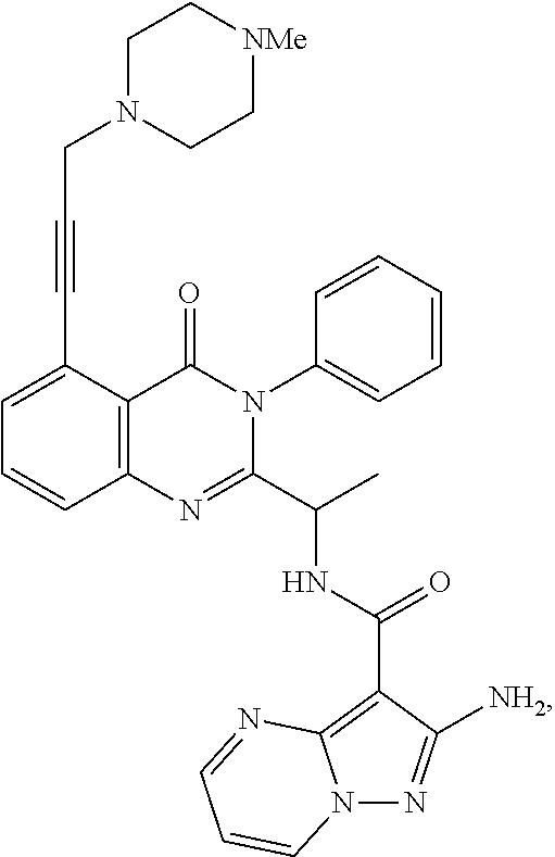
C12=C(C(C#CCN3CC[NMe]CC3)=CC=C1)C(=O)N(C1=CC=CC=C1)C(C(C)NC(C1=C3N(N=C1[NH2])C=CC=N3)=O)=N2
